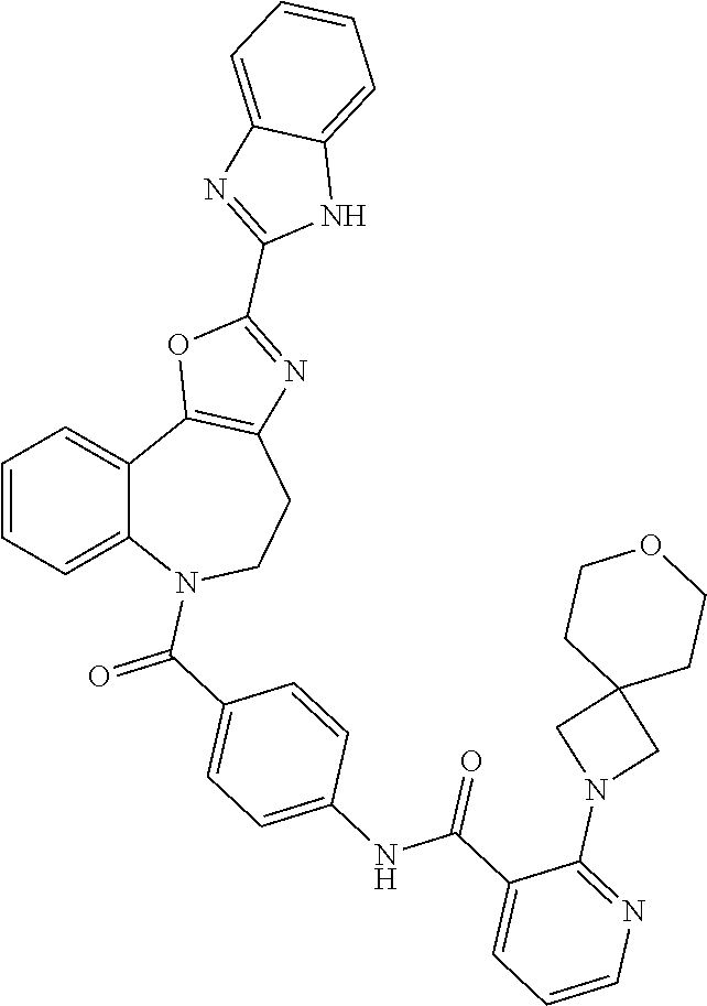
C1=CC=C2C(=C1)C1=C(CCN2C(C2=CC=C(NC(C3=CC=CN=C3N3CC4(C3)CCOCC4)=O)C=C2)=O)N=C(C2=NC3=CC=CC=C3N2)O1
